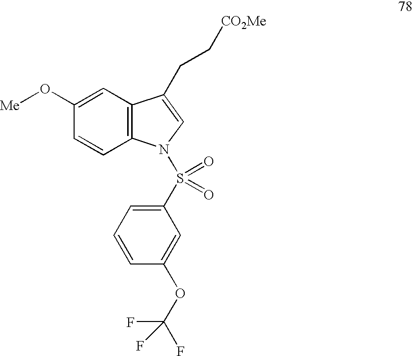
C1(O[Me])=CC2=C(C=C1)N(S(C1=CC=CC(OC(F)(F)F)=C1)(=O)=O)C=C2CC[CO2Me]
